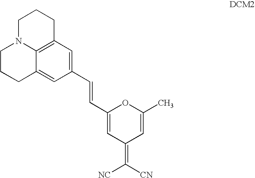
C1(C=CC2=CC(=C([NC])[CN])C=C(C)O2)=CC2=C3C(=C1)CCCN3CCC2
